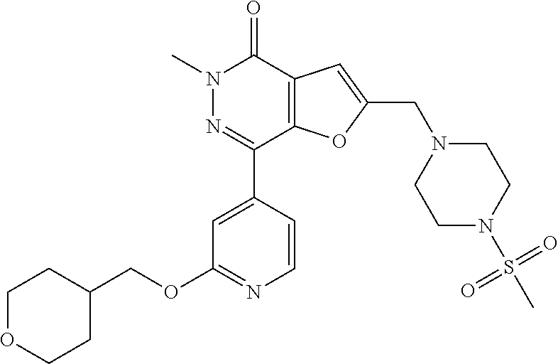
N1(C)N=C(C2=CC(OCC3CCOCC3)=NC=C2)C2=C(C1=O)C=C(CN1CCN(S(C)(=O)=O)CC1)O2
